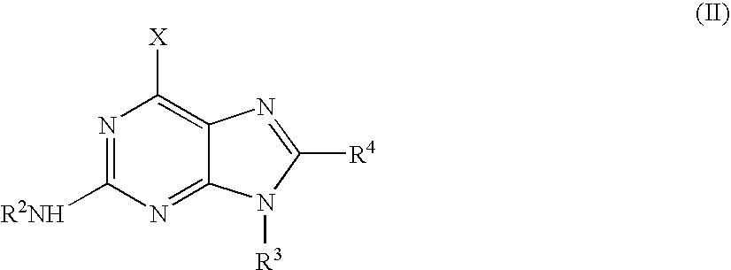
N1=C([R2NH])N=C2C(=C1[X])N=C([R4])N2[R3]
